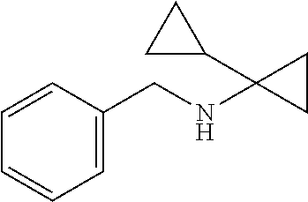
C1=CC=C(CNC2(C3CC3)CC2)C=C1
